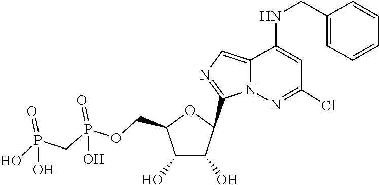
C1(C2C(O)C(O)C(COP(=O)(O)CP(=O)(O)O)O2)=NC=C2C(NCC3=CC=CC=C3)=CC(Cl)=NN12
